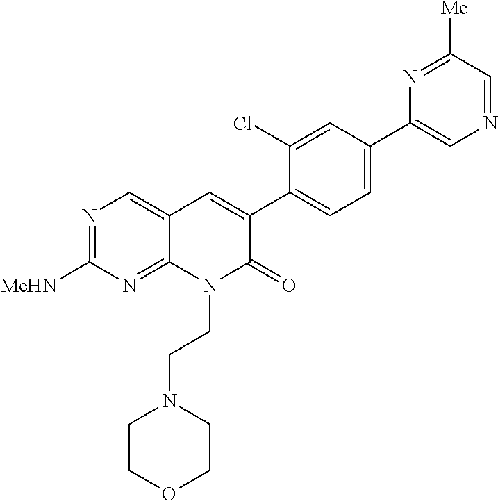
N1=C([MeHN])N=C2C(=C1)C=C(C1=CC=C(C3=CN=CC([Me])=N3)C=C1Cl)C(=O)N2CCN1CCOCC1
